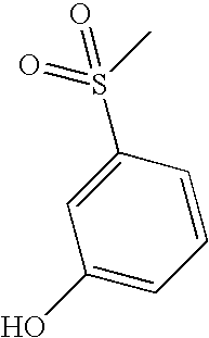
C1=C(S(C)(=O)=O)C=CC=C1O
